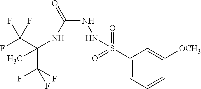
C(C(F)(F)F)(NC(NNS(C1=CC=CC([OCH3])=C1)(=O)=O)=O)(C)C(F)(F)F
